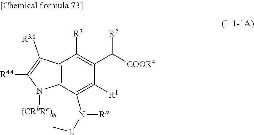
C12=C(C(N([L]C)[Ra])=C([R1])C(C([COOR4])[R2])=C1[R3])N([(CRbRc)m])C([R4A])=C2[R3A]
